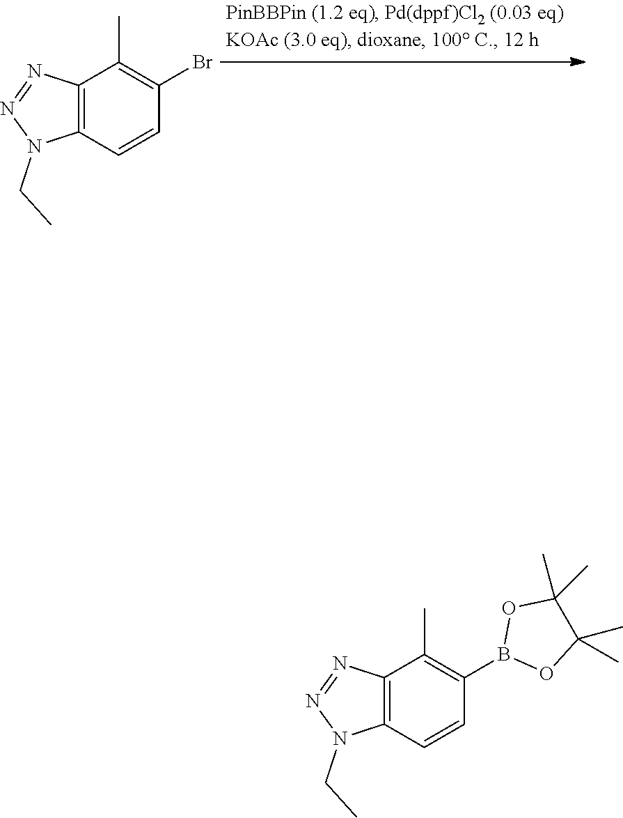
C12=C(C=CC(Br)=C1C)N(CC)N=N2.C12=C(C=CC(B3OC(C)(C)C(C)(C)O3)=C1C)N(CC)N=N2
